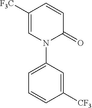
C1([F3C])=CN(C2=CC=CC([CF3])=C2)C(=O)C=C1
